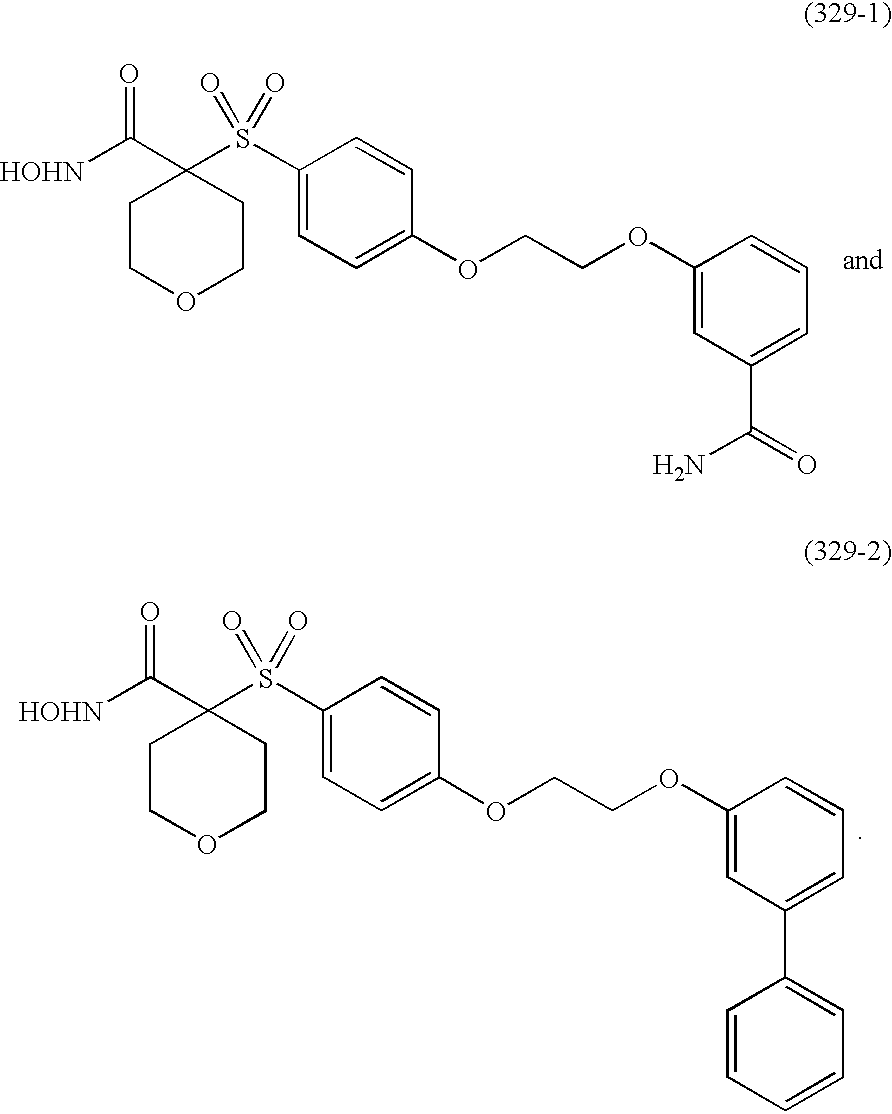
[HOHN]C(C1(S(C2=CC=C(OCCOC3=CC(C(N)=O)=CC=C3)C=C2)(=O)=O)CCOCC1)=O.[HOHN]C(C1(S(C2=CC=C(OCCOC3=CC(C4=CC=CC=C4)=CC=C3)C=C2)(=O)=O)CCOCC1)=O
